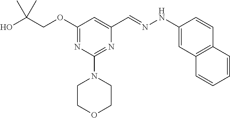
OC(COC1=NC(N2CCOCC2)=NC(C=NNC2=CC3=C(C=C2)C=CC=C3)=C1)(C)C
